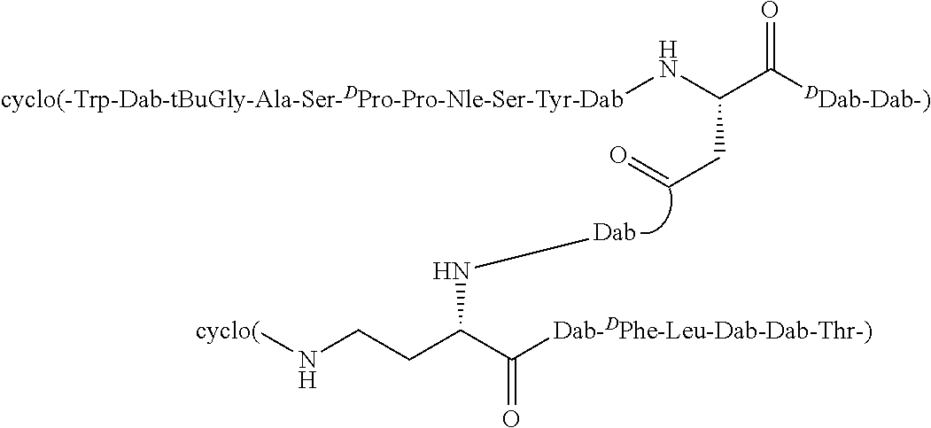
[cyclo(-Trp-Dab-tBuGly-Ala-Ser-DPro-Pro-Nle-Ser-Tyr-Dab]NC(C([DDab-Dab-)])=O)CC=O.[Dab]NC(CCN[cyclo(])C([Dab-DPhe-Leu-Dab-Dab-Thr-)])=O
